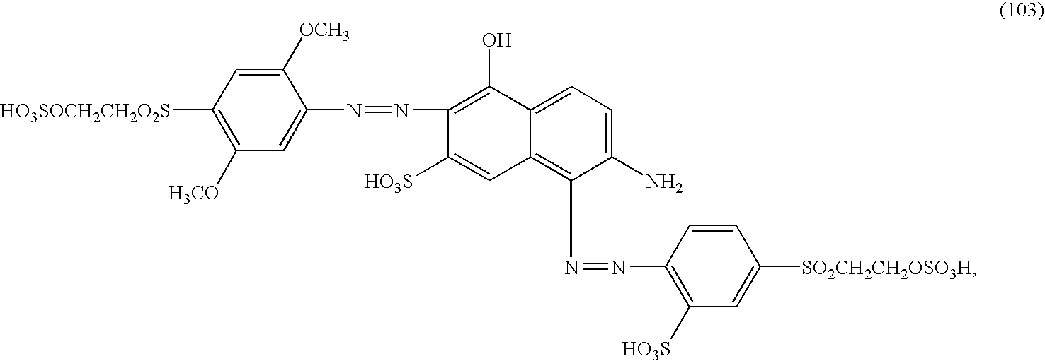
C1([OCH3])=CC([HO3SOCH2CH2O2S])=C([H3CO])C=C1N=NC1=C(O)C2=CC=C(N)C(N=NC3=C([HO3S])C=C([SO2CH2CH2OSO3H])C=C3)=C2C=C1[HO3S]
